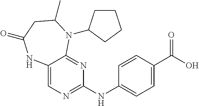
C12=CN=C(NC3=CC=C(C(O)=O)C=C3)N=C1N(C1CCCC1)C(C)CC(=O)N2
